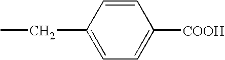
C1=CC(CC)=CC=C1[COOH]
